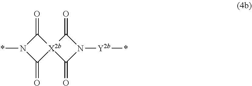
O=C1N(*)C(=O)[X2b]12C(=O)N([Y2b]*)C2=O
